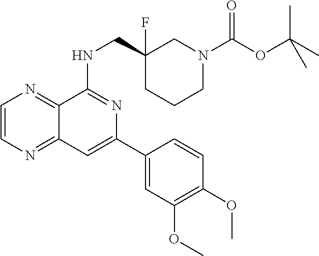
C1=CN=C2C(=N1)C(NCC1(F)CCCN(C(OC(C)(C)C)=O)C1)=NC(C1=CC(OC)=C(OC)C=C1)=C2
